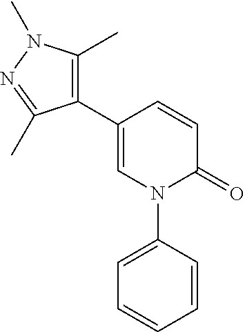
C1=C(C2=C(C)N(C)N=C2C)C=CC(=O)N1C1=CC=CC=C1
